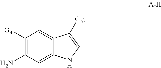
NC1=C([G4])C=C2C(=C1)NC=C2[G5]
